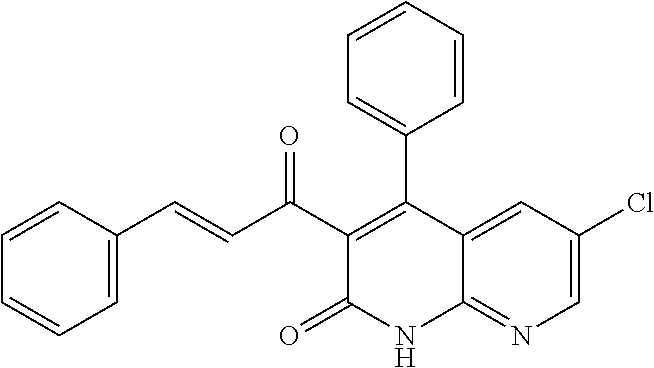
C1=C2C(=NC=C1Cl)NC(=O)C(C(C=CC1=CC=CC=C1)=O)=C2C1=CC=CC=C1
